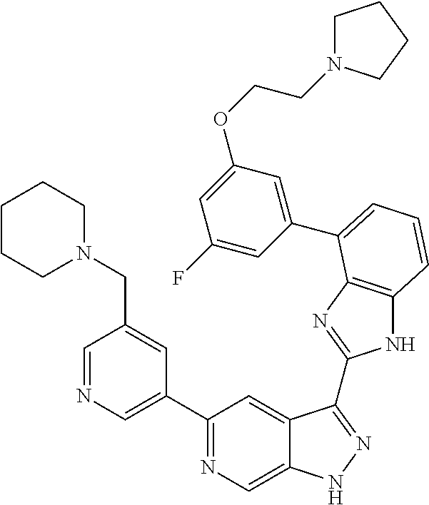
C1(C2=NC=C3C(=C2)C(C2=NC4=C(N2)C=CC=C4C2=CC(OCCN4CCCC4)=CC(F)=C2)=NN3)=CN=CC(CN2CCCCC2)=C1
